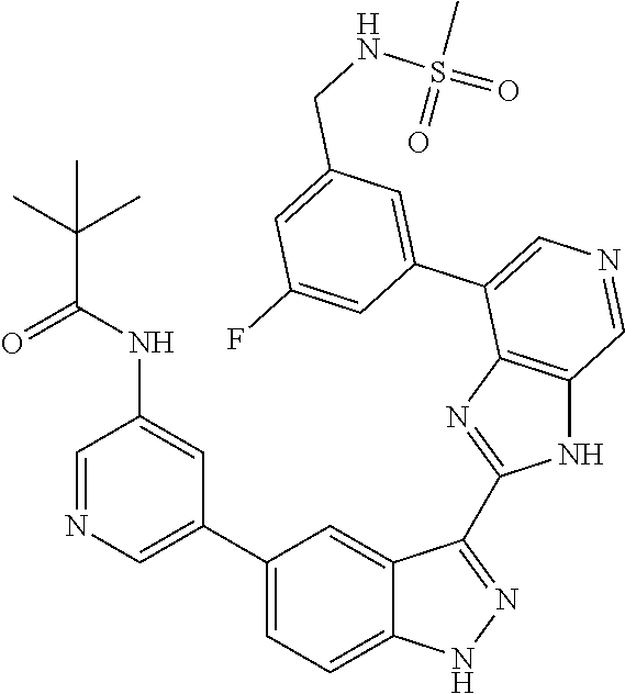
C1(C2=CN=CC(NC(C(C)(C)C)=O)=C2)=CC=C2C(=C1)C(C1=NC3=C(N1)C=NC=C3C1=CC(CNS(=O)(C)=O)=CC(F)=C1)=NN2
